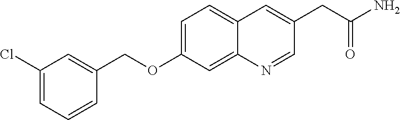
C1=C(Cl)C=C(COC2=CC=C3C(=C2)N=CC(CC(N)=O)=C3)C=C1
